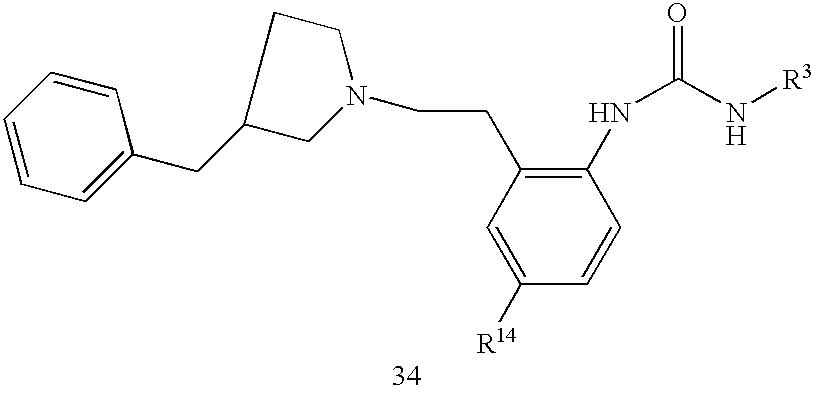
C1=CC=C(CC2CN(CCC3=C(NC(=O)N[R3])C=CC([R14])=C3)CC2)C=C1
